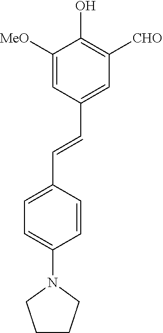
C1([MeO])=CC(C=CC2=CC=C(N3CCCC3)C=C2)=CC([CHO])=C1O
